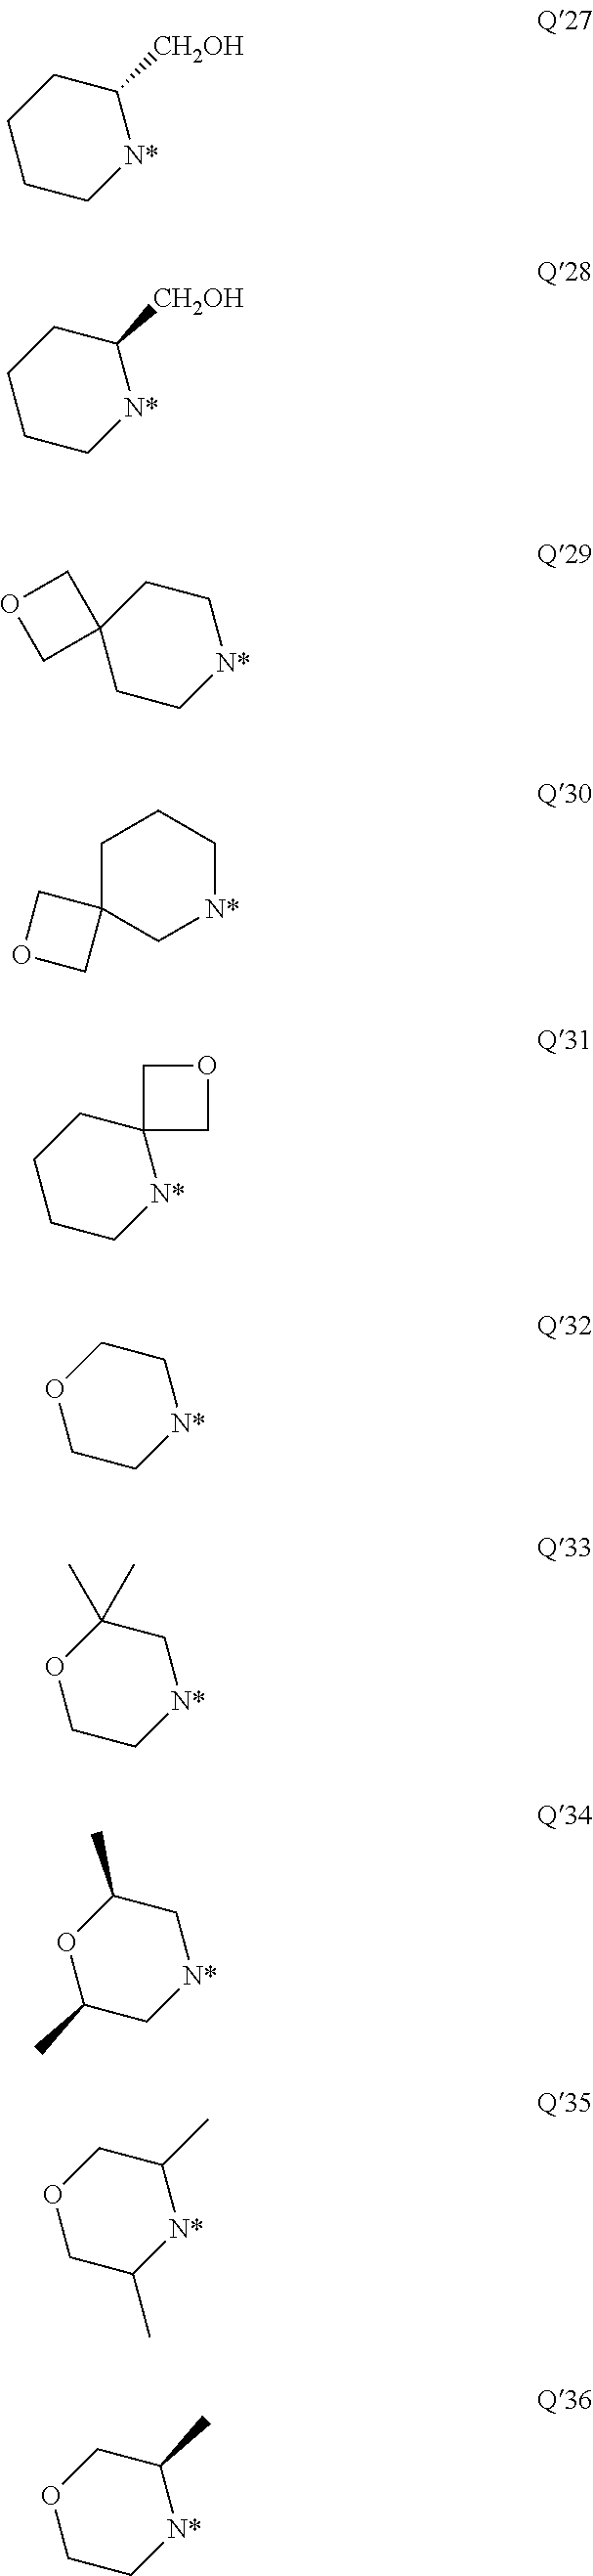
C1([CH2OH])CCCC[N*]1.C1([CH2OH])CCCC[N*]1.C1CC2(CC[N*]1)COC2.C1C2(C[N*]CC1)COC2.C12(CCCC[N*]1)COC2.C1COCC[N*]1.C1C(C)(C)OCC[N*]1.C1C(C)OC(C)C[N*]1.C1(C)COCC(C)[N*]1.C1(C)COCC[N*]1
